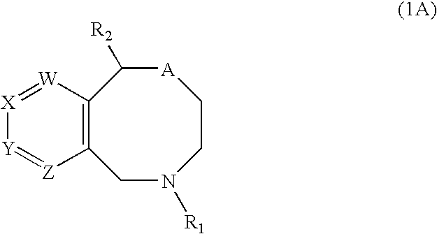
[X]1=[W]C2=C([Z]=[Y]1)CN([R1])CC[A]C2[R2]
